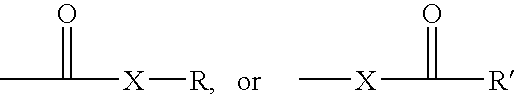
CC(=O)[X][R].[R]C(=O)[X]C
